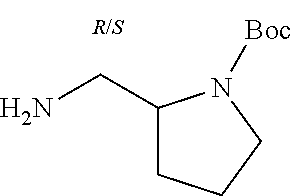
C1(CN)CCCN1[Boc]
